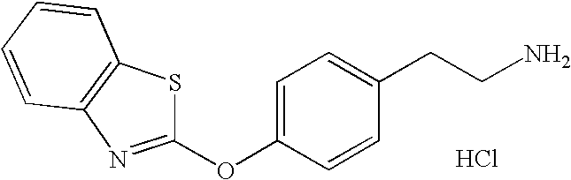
C1(CCN)=CC=C(OC2=NC3=C(C=CC=C3)S2)C=C1.Cl
